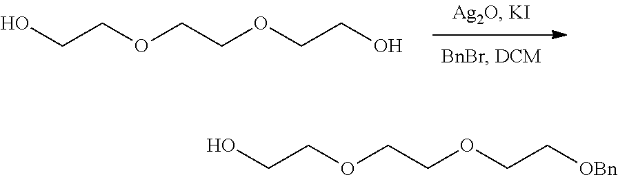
OCCOCCOCCO.OCCOCCOCC[OBn]
